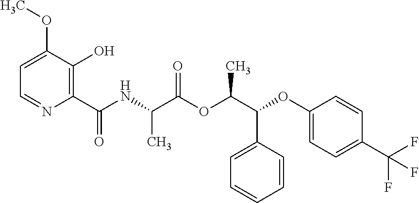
CC(C(=O)OC(C(C1=CC=CC=C1)OC1=CC=C(C(F)(F)F)C=C1)C)NC(C1=C(O)C(OC)=CC=N1)=O
